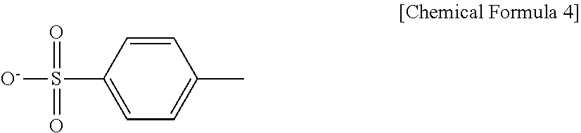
C1=CC(S([O-])(=O)=O)=CC=C1C
